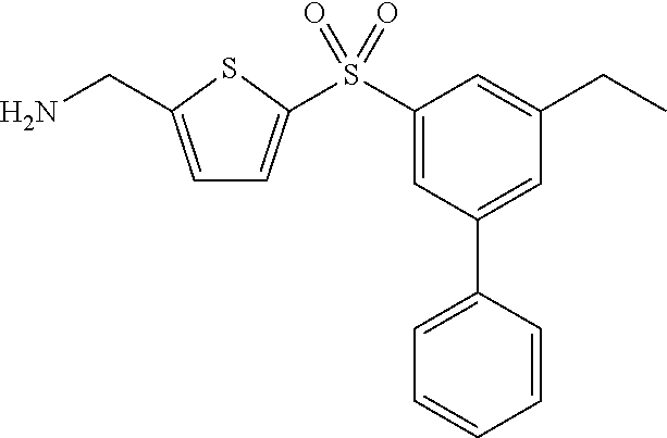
C1=C(CN)SC(S(C2=CC(C3=CC=CC=C3)=CC(CC)=C2)(=O)=O)=C1
